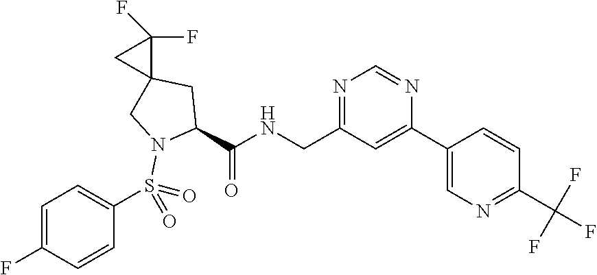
N1=C(CNC(C2CC3(CN2S(=O)(=O)C2=CC=C(F)C=C2)C(F)(F)C3)=O)C=C(C2=CN=C(C(F)(F)F)C=C2)N=C1
